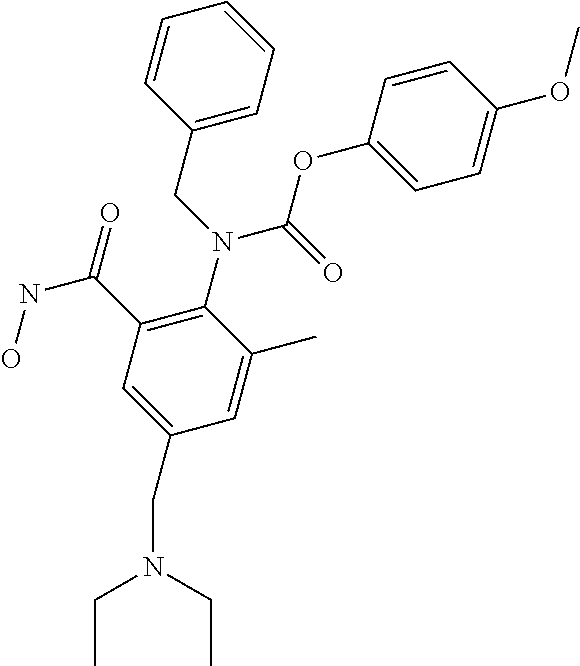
C(N(C(=O)OC1=CC=C(OC)C=C1)C1=C(C(=O)NO)C=C(CN(CC)CC)C=C1C)C1=CC=CC=C1
